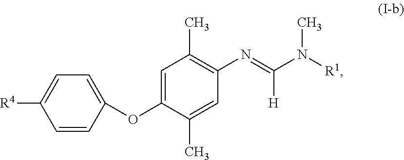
C1=CC(OC2=CC(C)=C(N=C(N([R1])C)[H])C=C2C)=CC=C1[R4]
